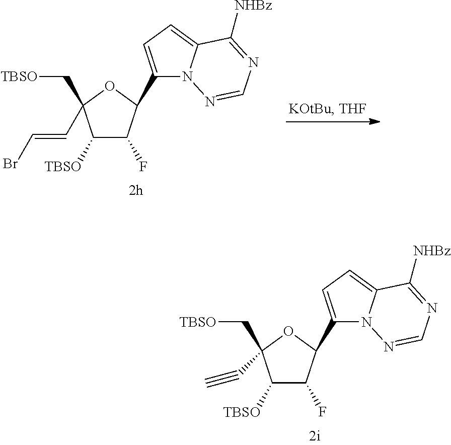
C1([TBSO])C(F)C(C2=CC=C3N2N=CN=C3[NHBz])OC1(C=CBr)C[TBSO].C1([TBSO])C(F)C(C2=CC=C3N2N=CN=C3[NHBz])OC1(C#C)C[TBSO]
